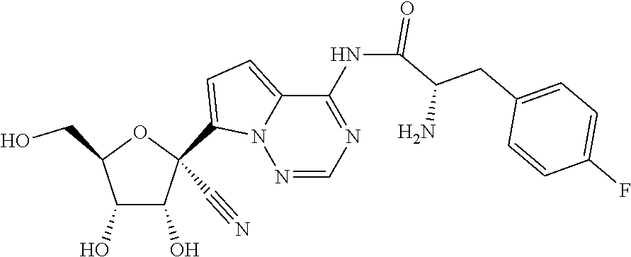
OCC1C(O)C(O)C(C#N)(C2=CC=C3N2N=CN=C3NC(=O)C(CC2=CC=C(F)C=C2)N)O1
